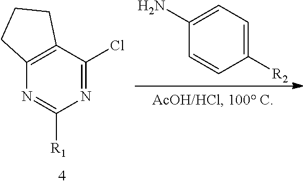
N1=C(Cl)C2=C(N=C1[R1])CCC2.C1=C([R2])C=CC(N)=C1
